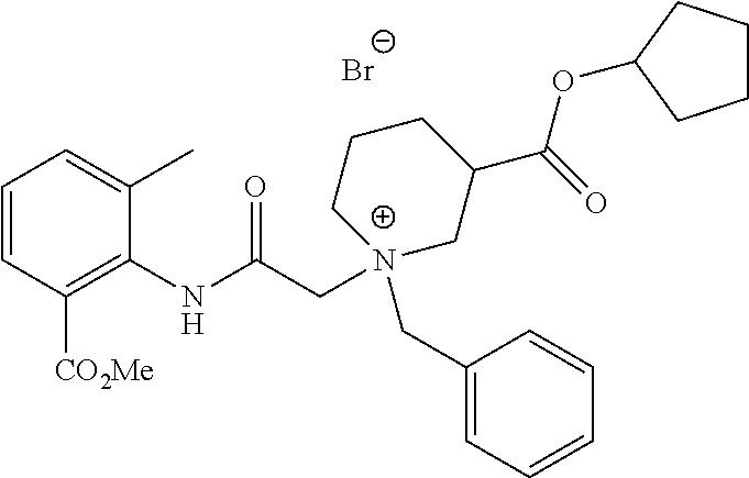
[Br-].C1=CC([CO2Me])=C(NC(C[N+]2(CC3=CC=CC=C3)CC(C(=O)OC3CCCC3)CCC2)=O)C(C)=C1
